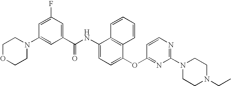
C1OCCN(C2=CC(C(NC3=CC=C(OC4=NC(N5CCN(CC)CC5)=NC=C4)C4=C3C=CC=C4)=O)=CC(F)=C2)C1
